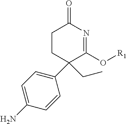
C1CC(C2=CC=C(N)C=C2)(CC)C(O[R1])=NC1=O
